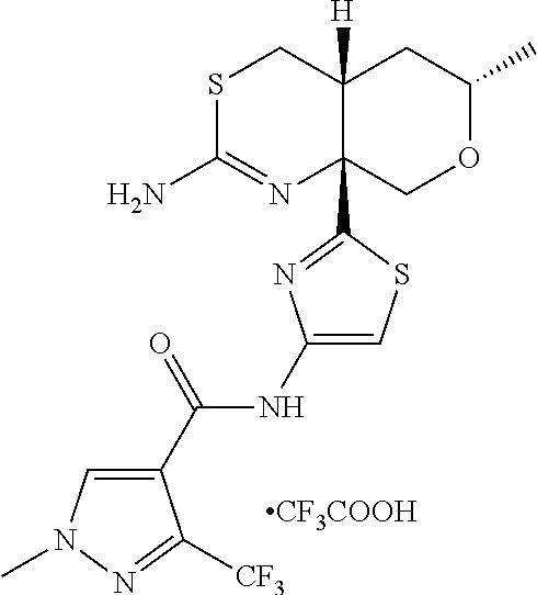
S1C(N)=NC2(C3=NC(NC(C4=CN(C)N=C4[CF3])=O)=CS3)C([H])(C1)CC(C)OC2.[CF3COOH]
